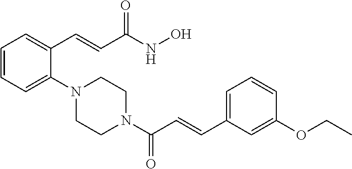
C1=CC=C(N2CCN(C(C=CC3=CC=CC(OCC)=C3)=O)CC2)C(C=CC(NO)=O)=C1
